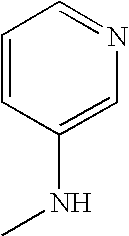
C1=CC(NC)=CN=C1
